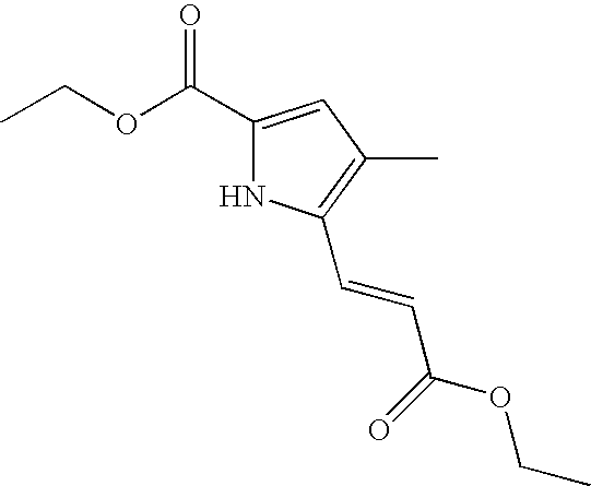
N1C(C(OCC)=O)=CC(C)=C1C=CC(OCC)=O
